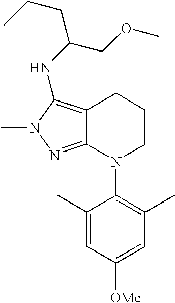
C12=C(NC(CCC)COC)N(C)N=C1N(C1=C(C)C=C([OMe])C=C1C)CCC2
